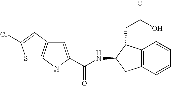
C12=C(C=CC=C1)CC(NC(=O)C1=CC3=C(N1)SC(Cl)=C3)C2CC(O)=O
